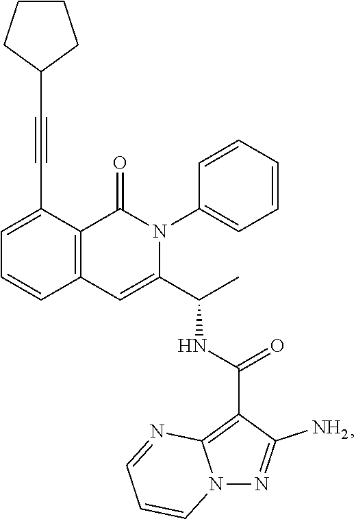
C1=C(C#CC2CCCC2)C2=C(C=C1)C=C(C(C)NC(=O)C1=C3N(N=C1N)C=CC=N3)N(C1=CC=CC=C1)C2=O
